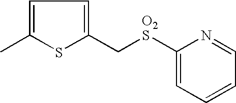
C1=C(C)SC(C[O2S]C2=CC=CC=N2)=C1
